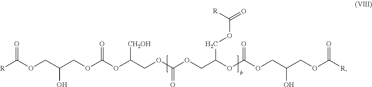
[R]C(OCC(COC(OC(COC(OCC(OC(OCC(COC([R])=O)O)=O)COC(=O)[R])=O)[CH2OH])=O)O)=O
